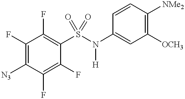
C1(F)=C([N3])C(F)=C(F)C(S(N(C2=CC([OCH3])=C([NMe2])C=C2)[H])(=O)=O)=C1F
